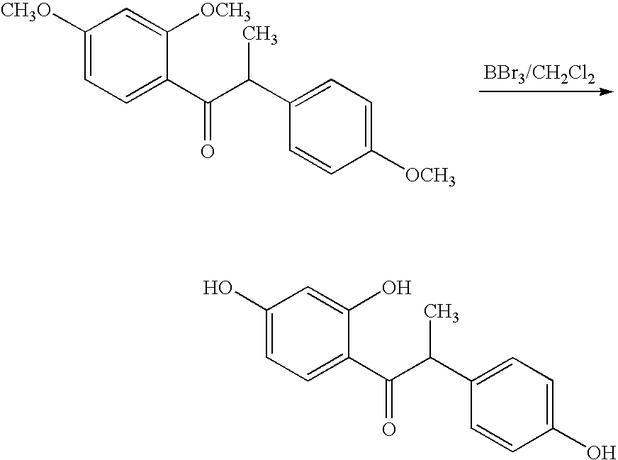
C1([CH3O])=CC=C(C(C(C2=CC=C([OCH3])C=C2)C)=O)C([OCH3])=C1.C1(O)=CC=C(C(C(C2=CC=C(O)C=C2)C)=O)C(O)=C1
